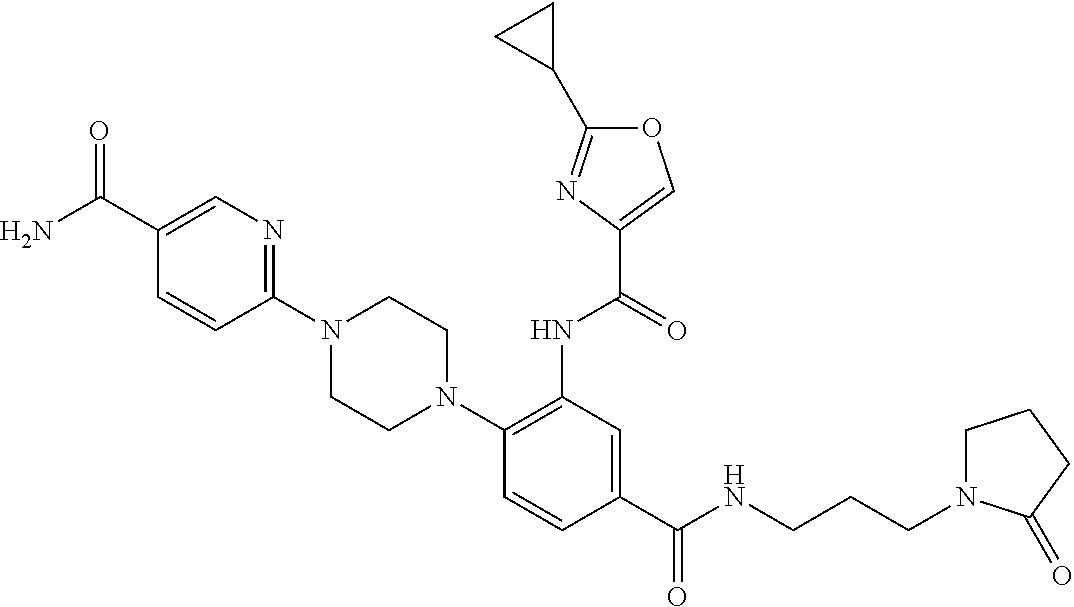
C1(C(NCCCN2CCCC2=O)=O)=CC(NC(=O)C2=COC(C3CC3)=N2)=C(N2CCN(C3=NC=C(C(N)=O)C=C3)CC2)C=C1
